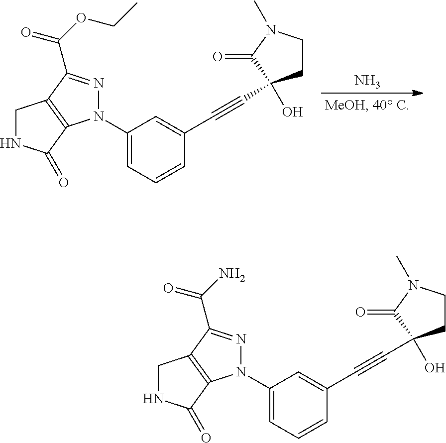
N.C1(N2C3=C(CNC3=O)C(C(=O)OCC)=N2)=CC=CC(C#CC2(O)CCN(C)C2=O)=C1.C1(N2C3=C(CNC3=O)C(C(=O)N)=N2)=CC=CC(C#CC2(O)CCN(C)C2=O)=C1
